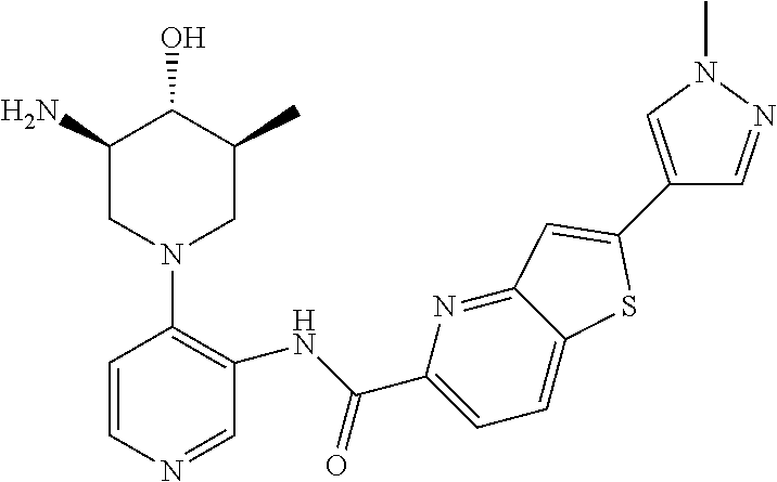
C1=CN=CC(NC(C2=CC=C3C(=N2)C=C(C2=CN(C)N=C2)S3)=O)=C1N1CC(C)C(O)C(N)C1
